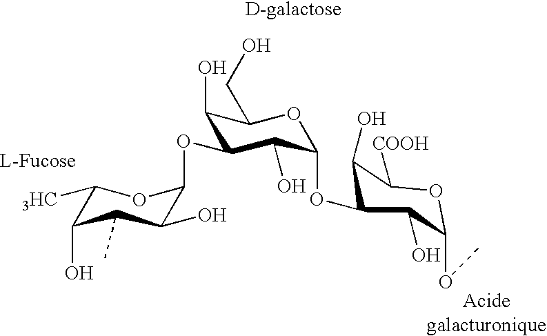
C1([3HC])C(O)C(C)C(O)C(OC2C(O)C(CO)OC(OC3C(O)C([COOH])OC(OC)C3O)C2O)O1
